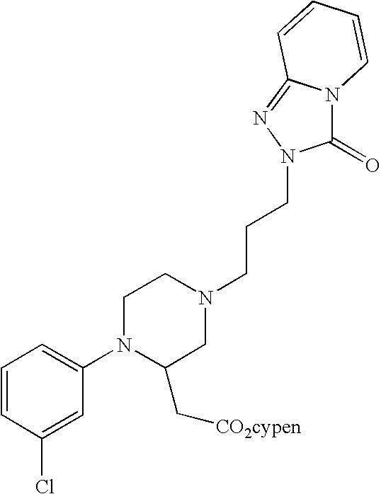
ClC1=CC(N2C(C[CO2cypen])CN(CCCN3C(=O)N4C(=N3)C=CC=C4)CC2)=CC=C1
